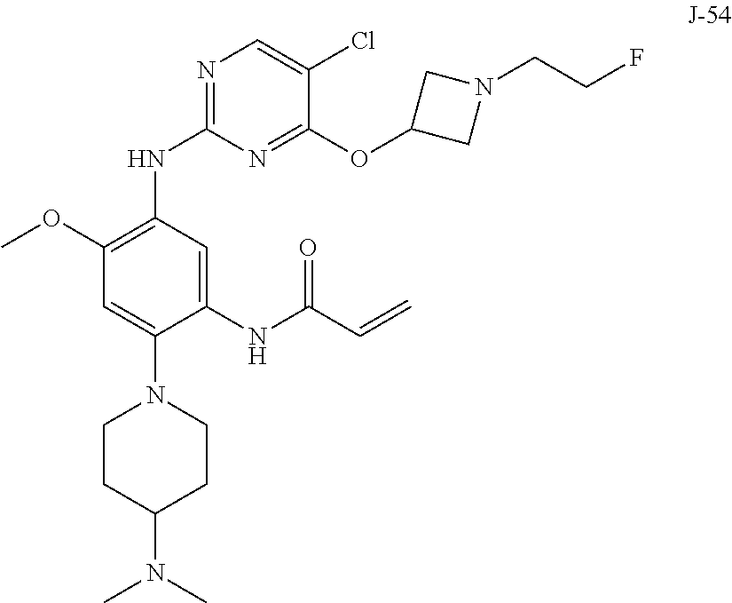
C1(OC)=C(NC2=NC=C(Cl)C(OC3CN(CCF)C3)=N2)C=C(NC(C=C)=O)C(N2CCC(N(C)C)CC2)=C1
